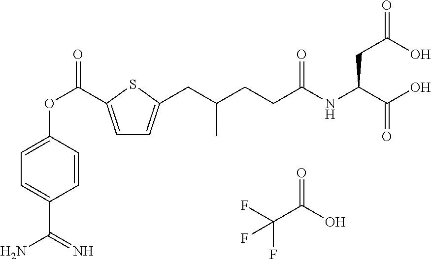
FC(C(O)=O)(F)F.C1=C(C(OC2=CC=C(C(=N)N)C=C2)=O)SC(CC(CCC(NC(C(O)=O)CC(=O)O)=O)C)=C1
